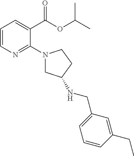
C1=CN=C(N2CC(NCC3=CC=CC(CC)=C3)CC2)C(C(OC(C)C)=O)=C1
